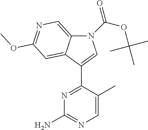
N1(C(OC(C)(C)C)=O)C2=CN=C(OC)C=C2C(C2=NC(N)=NC=C2C)=C1
